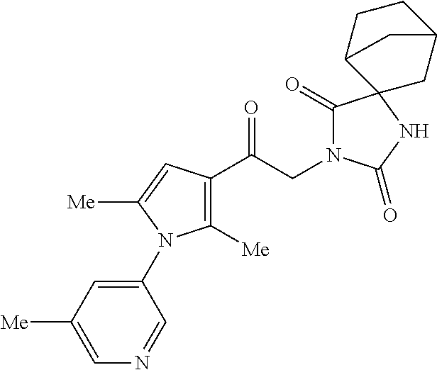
C1([Me])=C(C(CN2C(=O)C3(NC2=O)CC2CCC3C2)=O)C=C([Me])N1C1=CC([Me])=CN=C1
